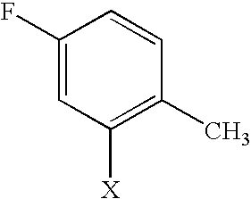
C1(F)=CC([X])=C(C)C=C1
